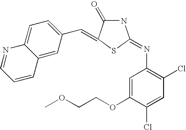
C12=CC(C=C3C(=O)NC(=NC4=C(Cl)C=C(Cl)C(OCCOC)=C4)S3)=CC=C1N=CC=C2
